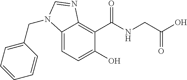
C12=CC=C(O)C(C(NCC(O)=O)=O)=C1N=CN2CC1=CC=CC=C1
